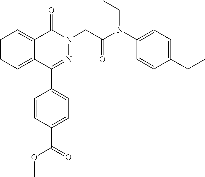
C1=CC=C2C(=C1)C(=O)N(CC(N(C1=CC=C(CC)C=C1)CC)=O)N=C2C1=CC=C(C(=O)OC)C=C1
